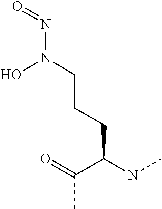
N(N(O)CCCC(C(=O)C)NC)=O
